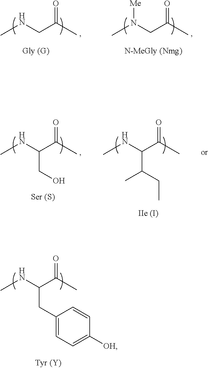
N(CC(C)=O)C.N(CC(C)=O)(C)[Me].N(C(C(C)=O)CO)C.N(C(C(C)=O)C(CC)C)C.N(C(C(C)=O)CC1=CC=C([OH])C=C1)C
